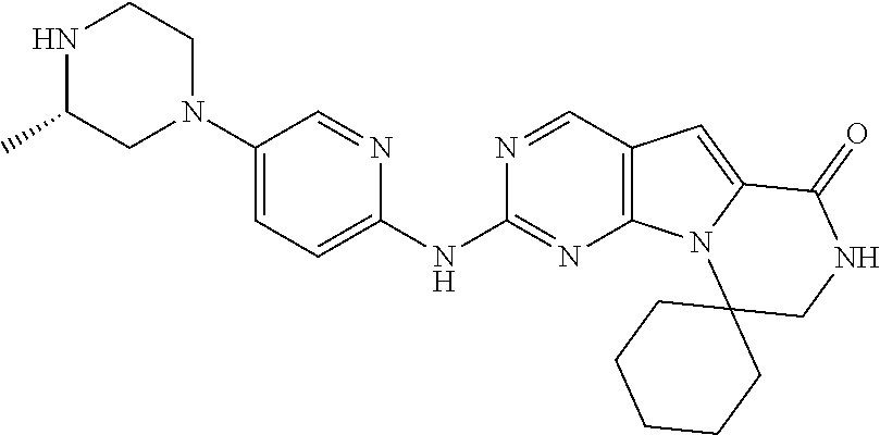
N1(C2=CC=C(NC3=NC4=C(C=N3)C=C3N4C4(CNC3=O)CCCCC4)N=C2)CC(C)NCC1
